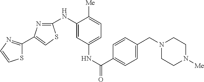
C1=C(C2=NC=CS2)N=C(NC2=CC(NC(=O)C3=CC=C(CN4CCN([Me])CC4)C=C3)=CC=C2[Me])S1
